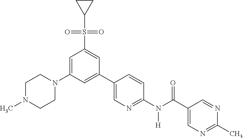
C1(C2=CN=C(N(C(C3=CN=C(C)N=C3)=O)[H])C=C2)=CC(N2CCN(C)CC2)=CC(S(C2CC2)(=O)=O)=C1
